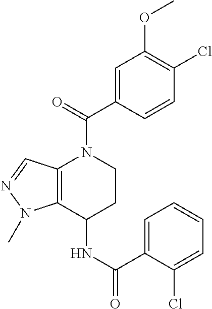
C12=C(C(NC(=O)C3=CC=CC=C3Cl)CCN1C(=O)C1=CC(OC)=C(Cl)C=C1)N(C)N=C2
